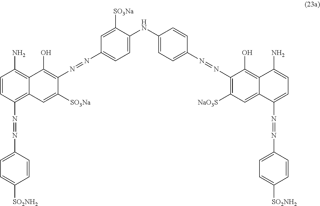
C1=C([SO3Na])C(NC2=CC=C(N=NC3=C([NaO3S])C=C4C(N=NC5=CC=C([SO2NH2])C=C5)=CC=C(N)C4=C3O)C=C2)=CC=C1N=NC1=C(O)C2=C(N)C=CC(N=NC3=CC=C([SO2NH2])C=C3)=C2C=C1[SO3Na]
